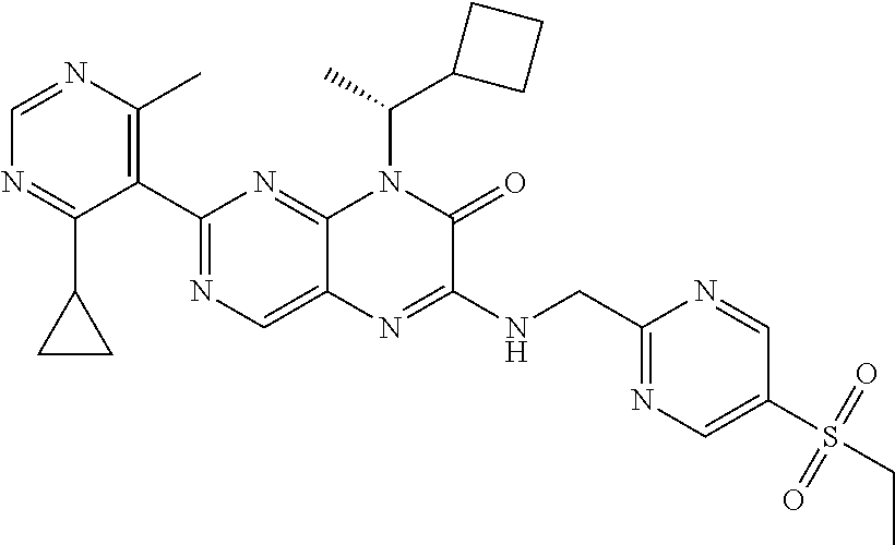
C1=NC(C)=C(C2=NC=C3C(=N2)N(C(C2CCC2)C)C(=O)C(NCC2=NC=C(S(=O)(CC)=O)C=N2)=N3)C(C2CC2)=N1
